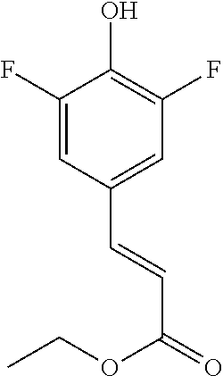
C1(F)=CC(C=CC(=O)OCC)=CC(F)=C1O
